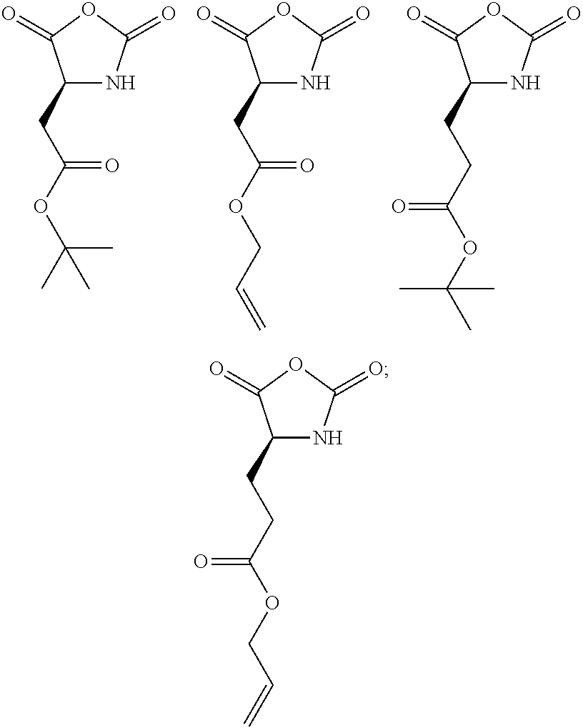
C1(CC(OC(C)(C)C)=O)NC(=O)OC1=O.C1(CC(OCC=C)=O)NC(=O)OC1=O.C1(CCC(OC(C)(C)C)=O)NC(=O)OC1=O.C1(CCC(OCC=C)=O)NC(=O)OC1=O
